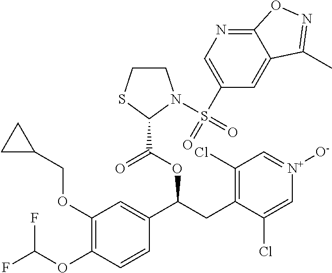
C1(OCC2CC2)=C(OC(F)F)C=CC(C(CC2=C(Cl)C=[N+]([O-])C=C2Cl)OC(=O)C2SCCN2S(=O)(=O)C2=CN=C3C(=C2)C(C)=NO3)=C1
